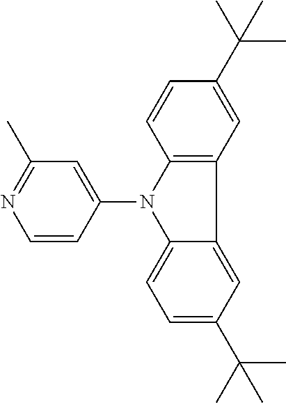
C1=CC(N2C3=C(C=C(C(C)(C)C)C=C3)C3=CC(C(C)(C)C)=CC=C23)=CC(C)=N1
